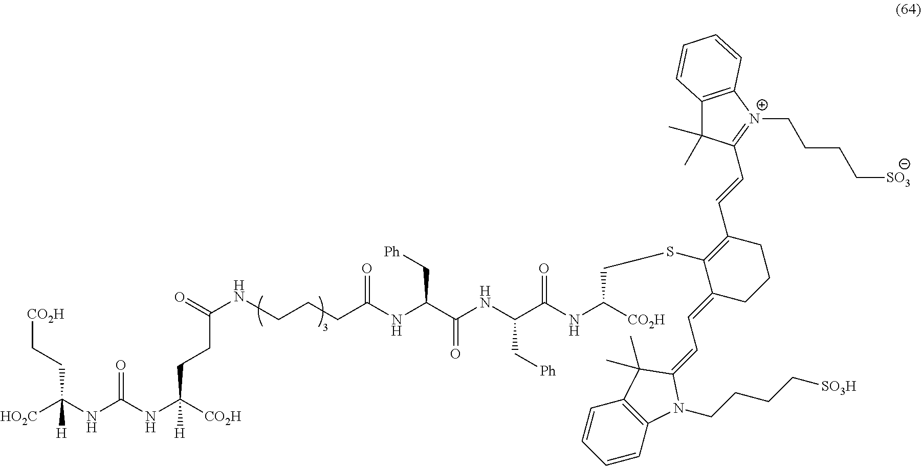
[HO2C]C(NC(NC([CO2H])([H])CCC(=O)NCCCC(NC(C(NC(C(NC([CO2H])CSC1=C(C=CC2=[N+](CCCC[SO3])C3=C(C2(C)C)C=CC=C3)CCCC1=CC=C1C(C)(C)C2=C(N1CCCC[SO3H])C=CC=C2)=O)C[Ph])=O)C[Ph])=O)=O)([H])CC[CO2H]
